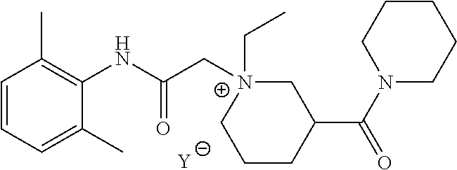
[Y].C1=CC=C(C)C(NC(C[N+]2(CC)CC(C(N3CCCCC3)=O)CCC2)=O)=C1C
